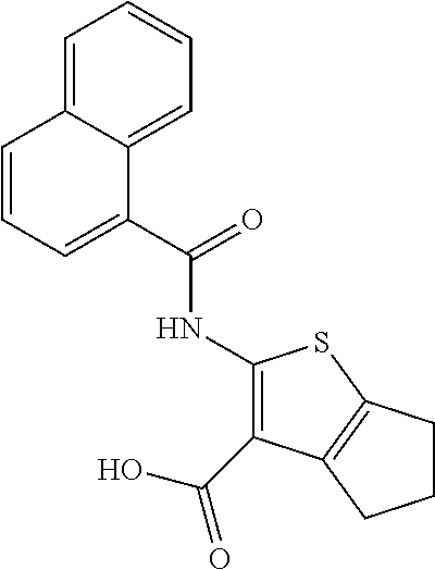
C1=CC=C(C(=O)NC2=C(C(O)=O)C3=C(S2)CCC3)C2=CC=CC=C12
